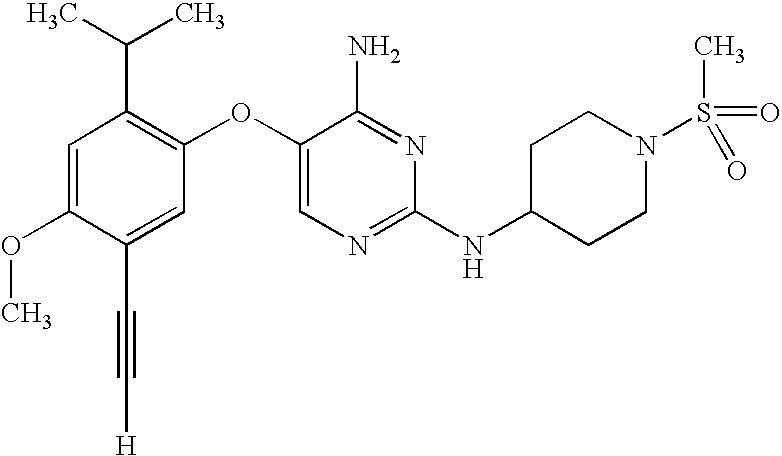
C1=C(OC)C(C#C[H])=CC(OC2=CN=C(NC3CCN(S(=O)(C)=O)CC3)N=C2N)=C1C(C)C
